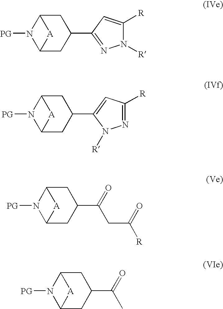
C1C2N([PG])C(CC1C1=NN([R])C([R])=C1)[A]2.C1C2N([PG])C(CC1C1=CC([R])=NN1[R])[A]2.C1C2N([PG])C(CC1C(=O)CC([R])=O)[A]2.C1C2N([PG])C(CC1C(=O)C)[A]2
